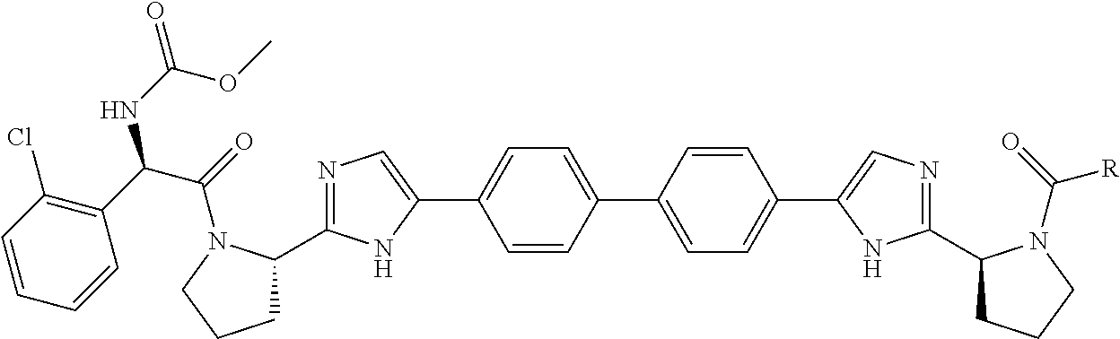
C1(C2=CC=C(C3=CN=C(C4CCCN4C(=O)[R])N3)C=C2)=CC=C(C2=CN=C(C3CCCN3C(=O)C(C3=C(Cl)C=CC=C3)NC(=O)OC)N2)C=C1
